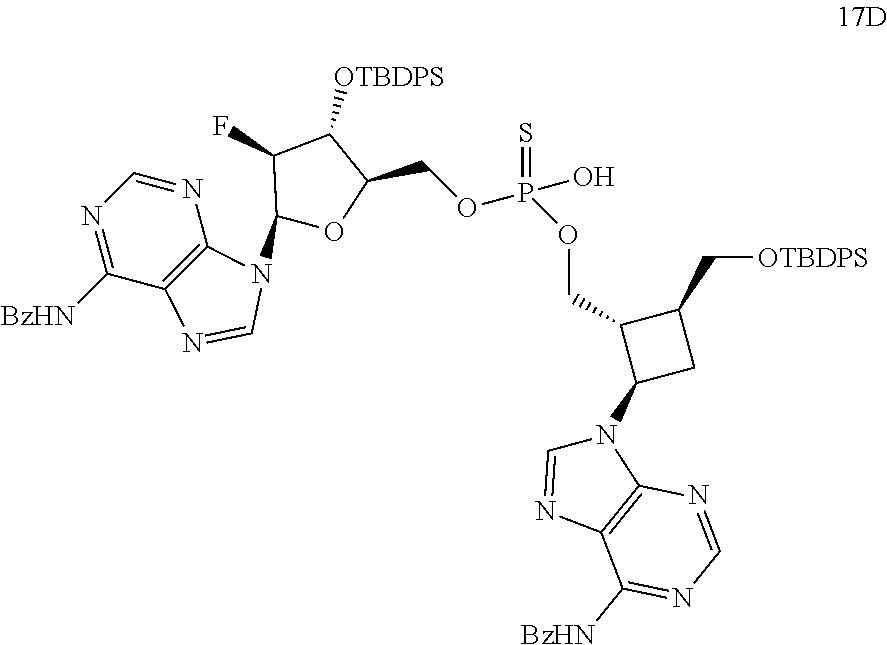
N1=CN=C([BzHN])C2=C1N(C1OC(COP(O)(=S)OCC3C(N4C=NC5=C4N=CN=C5[BzHN])CC3C[OTBDPS])C([OTBDPS])C1F)C=N2
